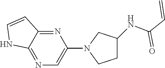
N1=C2C(=NC(N3CCC(NC(C=C)=O)C3)=C1)C=CN2
